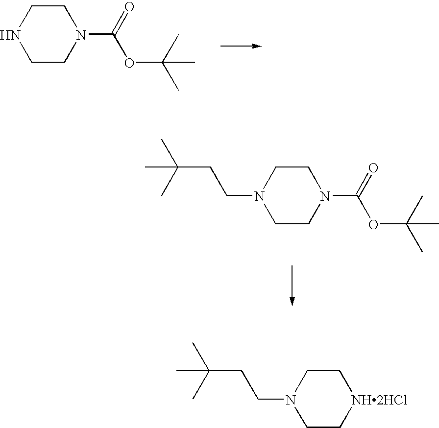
C1CNCCN1C(=O)OC(C)(C)C.C1CN(CCC(C)(C)C)CCN1C(=O)OC(C)(C)C.C1CN(CCC(C)(C)C)CC[NH2HCl]1
